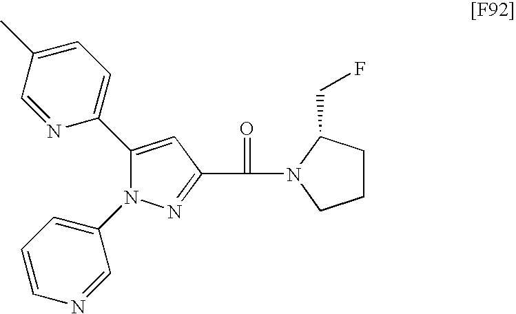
N1=C(C(=O)N2CCCC2CF)C=C(C2=CC=C(C)C=N2)N1C1=CC=CN=C1
